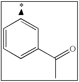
C1=CC=C(C(=O)C)C=C1
